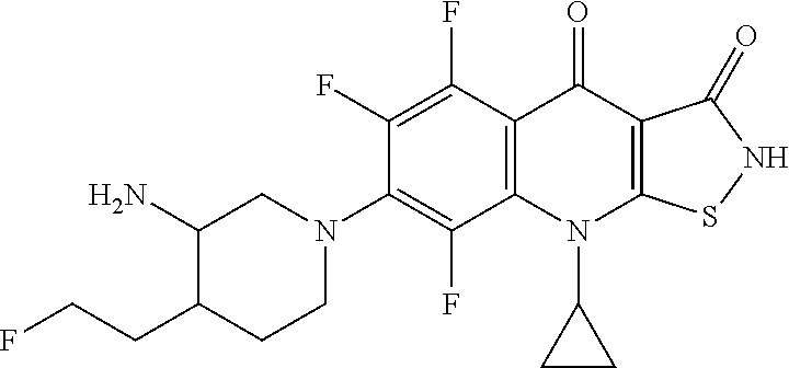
C1(F)=C(F)C2=C(C(F)=C1N1CC(N)C(CCF)CC1)N(C1CC1)C1=C(C2=O)C(=O)NS1
